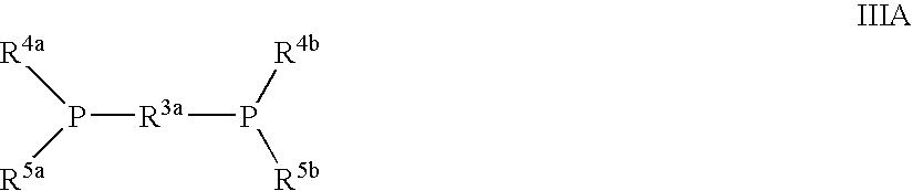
P([R3a]P([R4b])[R5b])([R4a])[R5a]
